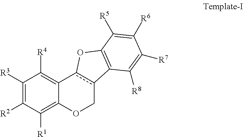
C1([R3])=C([R2])C([R1])=C2C(=C1[R4])c1c(CO2)C2=C(O1)C([R5])=C([R6])C([R7])=C2[R8]
